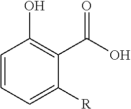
C1=CC=C([R])C(C(O)=O)=C1O
